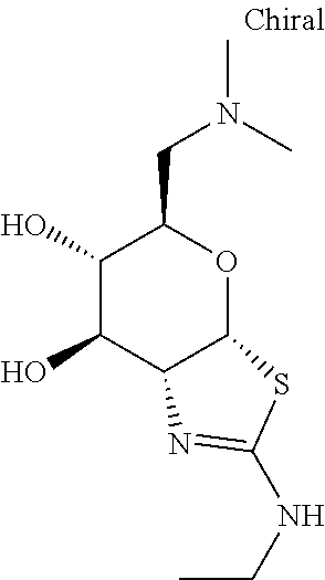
C1(O)C(O)C2C(OC1CN(C)C)SC(NCC)=N2
